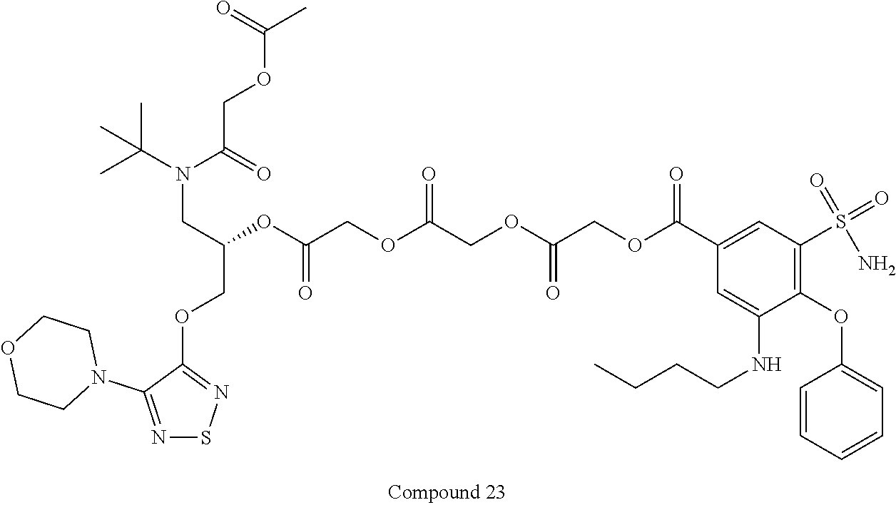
C1=CC=CC=C1OC1=C(S(N)(=O)=O)C=C(C(OCC(OCC(OCC(OC(COC2=NSN=C2N2CCOCC2)CN(C(C)(C)C)C(COC(=O)C)=O)=O)=O)=O)=O)C=C1NCCCC
